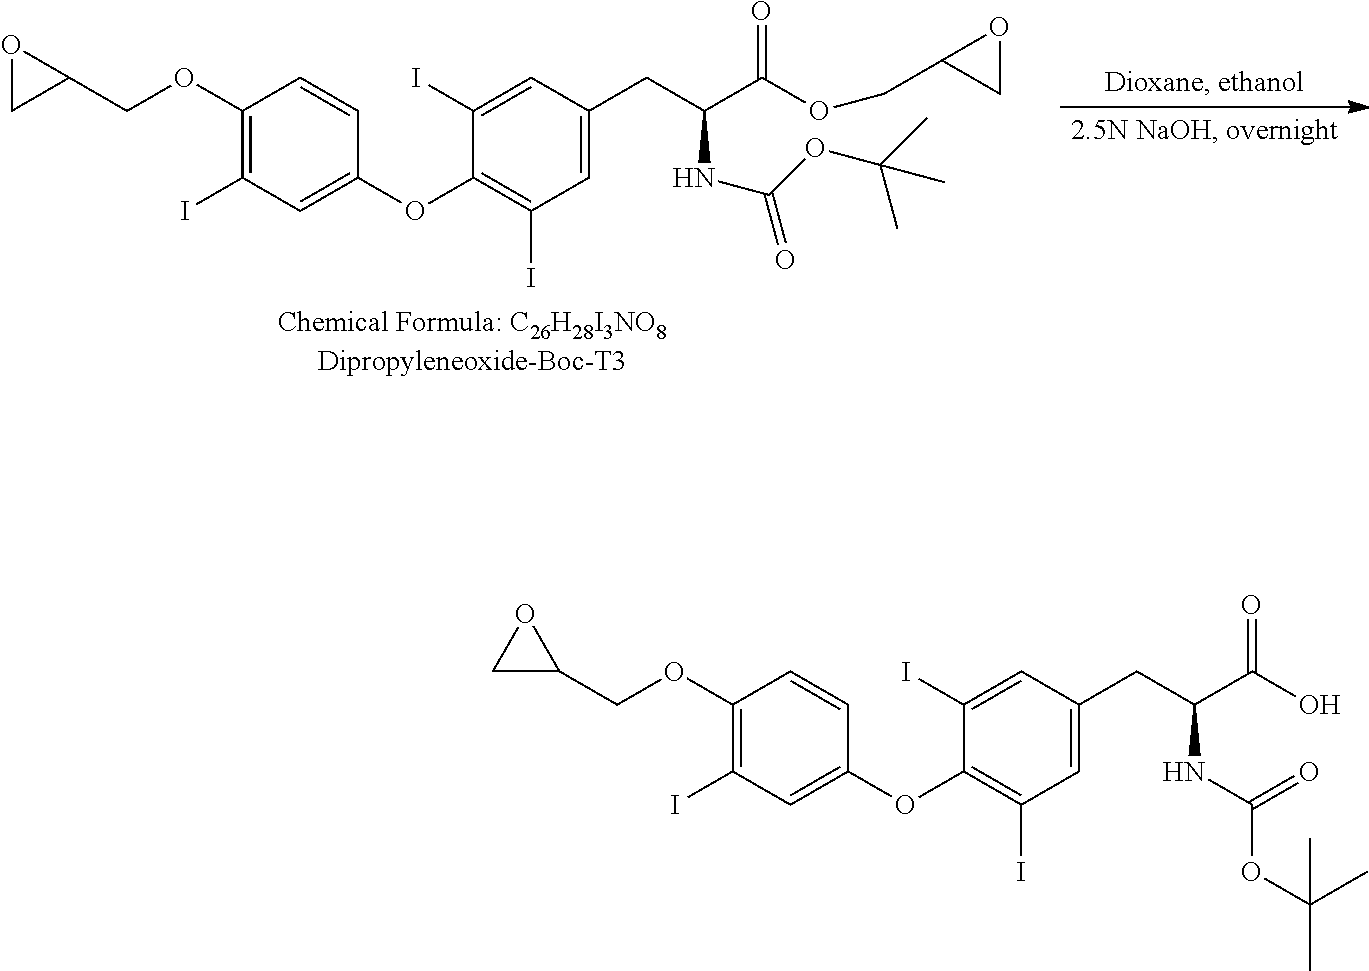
C1(OCC2OC2)=C(I)C=C(OC2=C(I)C=C(CC(NC(OC(C)(C)C)=O)C(OCC3OC3)=O)C=C2I)C=C1.C1(OCC2CO2)=C(I)C=C(OC2=C(I)C=C(CC(NC(OC(C)(C)C)=O)C(O)=O)C=C2I)C=C1
